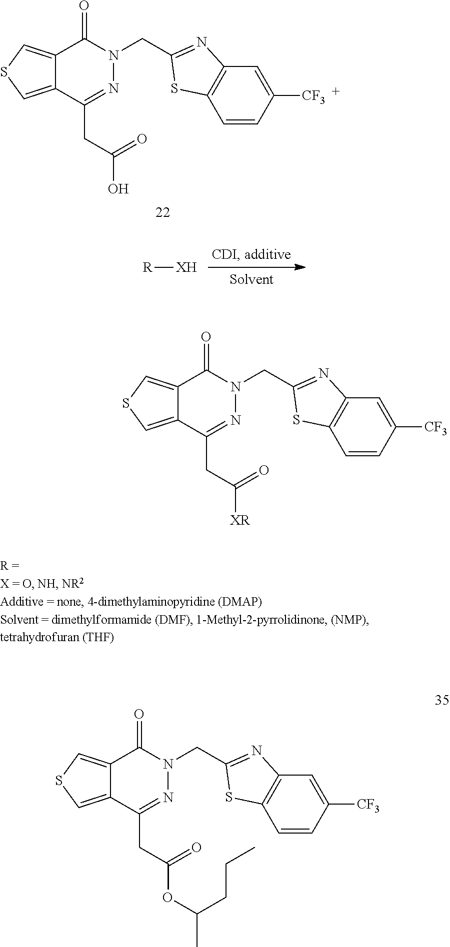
C12=CSC=C1C(=O)N(CC1=NC3=C(C=CC([CF3])=C3)S1)N=C2CC(=O)O.[R][XH].C12=CSC=C1C(=O)N(CC1=NC3=C(C=CC([CF3])=C3)S1)N=C2CC(=O)[XR].C12=CSC=C1C(=O)N(CC1=NC3=C(C=CC([CF3])=C3)S1)N=C2CC(=O)OC(CCC)C
